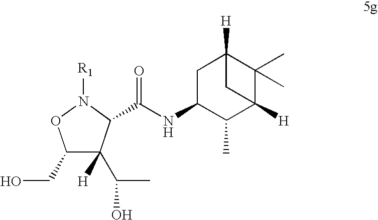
C1(CO)C(C(C)O)([H])C(C(NC2C(C)C3([H])C(C)(C)C([H])(C2)C3)=O)N([R1])O1
